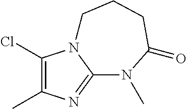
C1(Cl)=C(C)N=C2N1CCCC(=O)N2C
